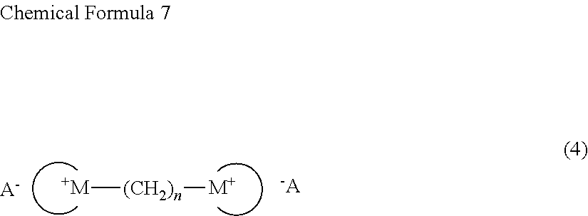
[+M][(CH2)n][M+].[A-].[-A]
